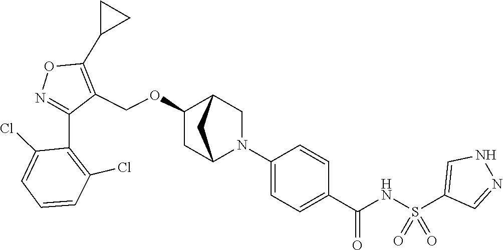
N1=C(C2=C(Cl)C=CC=C2Cl)C(COC2CC3N(C4=CC=C(C(NS(C5=CNN=C5)(=O)=O)=O)C=C4)CC2C3)=C(C2CC2)O1
